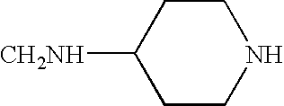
C1CC([CH2NH])CCN1
